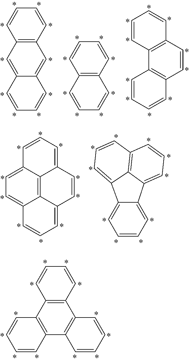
C1=CC=CC2=C1C=C1C(=C2)C=CC=C1.C1=CC=CC2=C1C=CC=C2.C1=CC2=C(C=C1)C=CC1=C2C=CC=C1.C1=CC=C2C3=C4C(=CC=CC4=CC=C13)C=C2.C1=C2C(=CC=C1)C1=CC=CC3=C1C2=CC=C3.C1=CC=CC2=C1C1=C(C3=C2C=CC=C3)C=CC=C1
